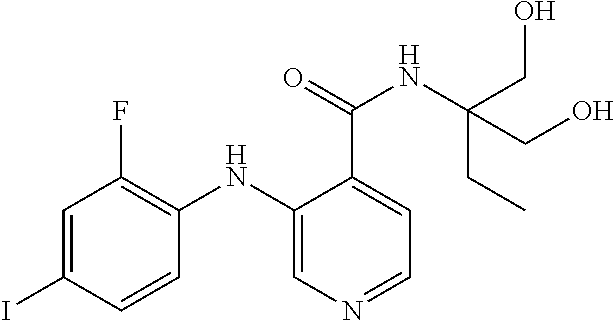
C1=C(I)C=CC(NC2=CN=CC=C2C(=O)NC(CO)(CC)CO)=C1F
